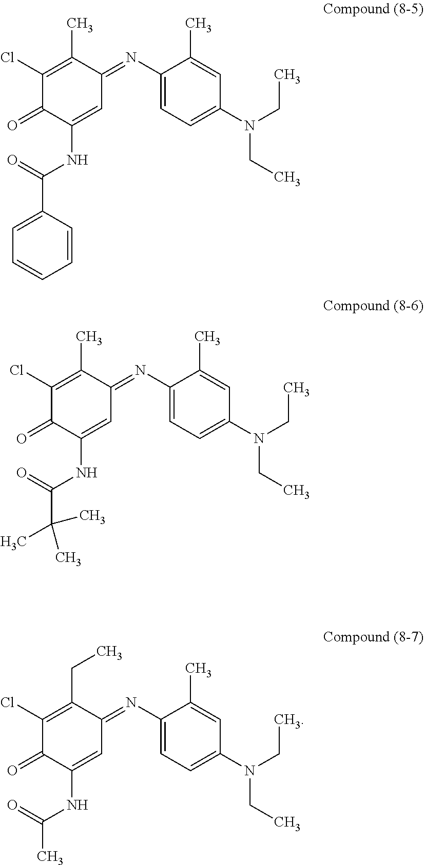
C1(Cl)=C(C)C(=NC2=CC=C(N(CC)CC)C=C2C)C=C(NC(=O)C2=CC=CC=C2)C1=O.C1(Cl)=C(C)C(=NC2=CC=C(N(CC)CC)C=C2C)C=C(NC(=O)C(C)(C)C)C1=O.C1(Cl)=C(CC)C(=NC2=CC=C(N(CC)CC)C=C2C)C=C(NC(=O)C)C1=O
